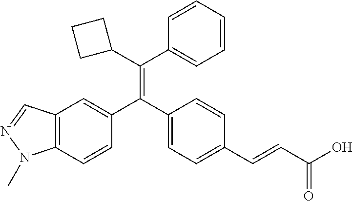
C12=C(C=CC(C(C3=CC=C(C=CC(O)=O)C=C3)=C(C3CCC3)C3=CC=CC=C3)=C1)N(C)N=C2
